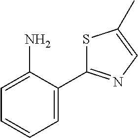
C1=C(N)C(C2=NC=C(C)S2)=CC=C1
